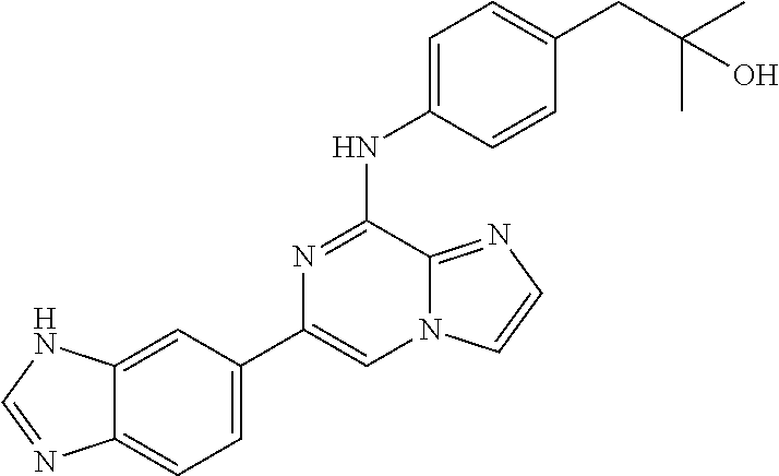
C1(C2=CC=C3C(=C2)NC=N3)=CN2C(=NC=C2)C(NC2=CC=C(CC(C)(C)O)C=C2)=N1
